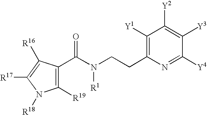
C1([R19])=C(C(=O)N([R1])CCC2=C([Y1])C([Y2])=C([Y3])C([Y4])=N2)C([R16])=C([R17])N1[R18]
